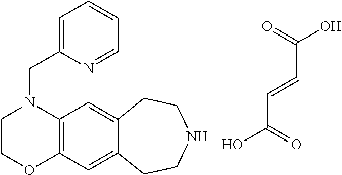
C12=C(C=C3C(=C1)CCNCC3)OCCN2CC1=CC=CC=N1.C(C(=O)O)=CC(O)=O
